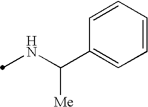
N(C(C1=CC=CC=C1)[Me])C
